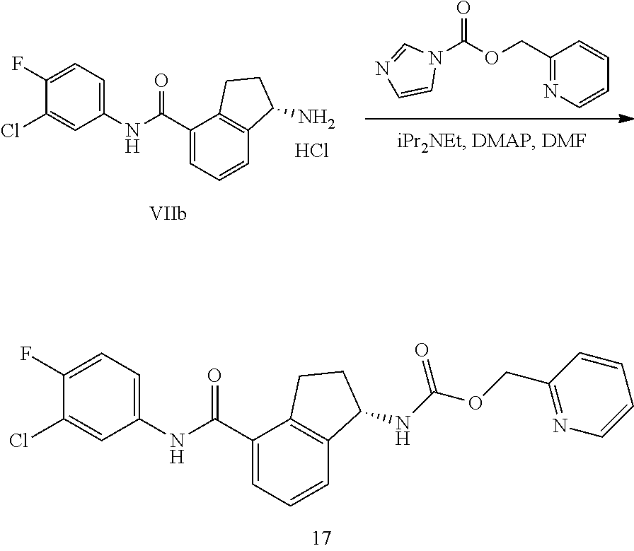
C1(Cl)=CC(NC(C2=CC=CC3=C2CCC3NC(OCC2=NC=CC=C2)=O)=O)=CC=C1F.N1(C(OCC2=NC=CC=C2)=O)C=NC=C1.C1(Cl)=CC(NC(C2=CC=CC3=C2CCC3N)=O)=CC=C1F.Cl
